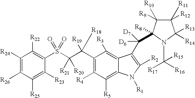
C1([R24])=C([R26])C([R25])=C([R23])C(S(C(C(C2=C([R4])C([R5])=C3C(=C2[R3])C(C([D6])([D7])C2([R8])C([R9])([R10])C([R11])([R12])C([R13])([R14])N2C([R17])([R15])[R16])=C([R2])N3[R1])([R19])[R18])([R21])[R20])(=O)=O)=C1[R22]
